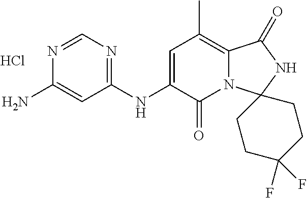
N1=CN=C(NC2=CC(C)=C3N(C2=O)C2(NC3=O)CCC(F)(F)CC2)C=C1N.Cl
